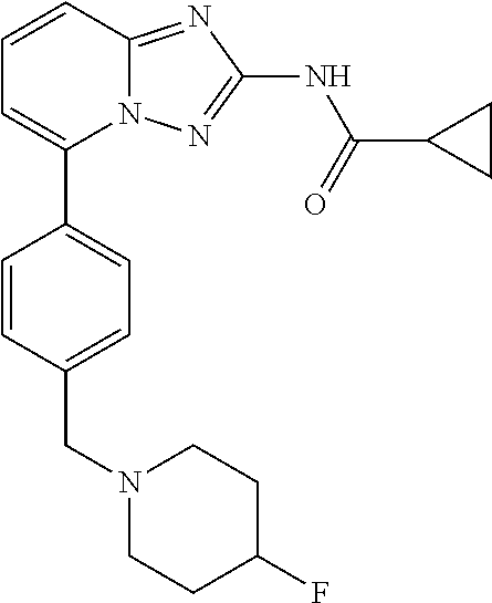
C1=CC2=NC(NC(=O)C3CC3)=NN2C(C2=CC=C(CN3CCC(F)CC3)C=C2)=C1
